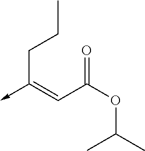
C(C(OC(C)C)=O)=C(->C)CCC
